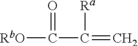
C(C([Ra])=C)(=O)[RbO]
